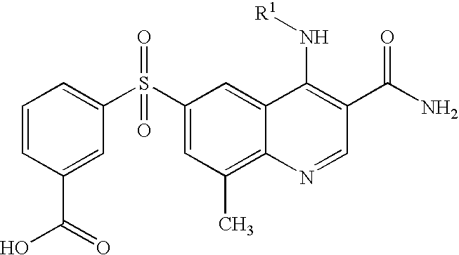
[R1]NC1=C(C(N)=O)C=NC2=C(C)C=C(S(C3=CC=CC(C(=O)O)=C3)(=O)=O)C=C12
